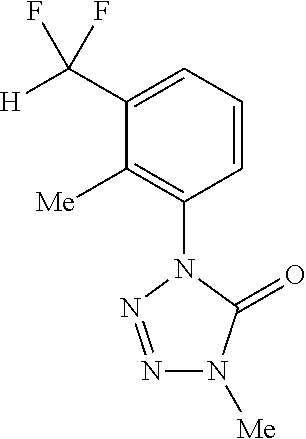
C1=CC=C(C([H])(F)F)C([Me])=C1N1N=NN([Me])C1=O
